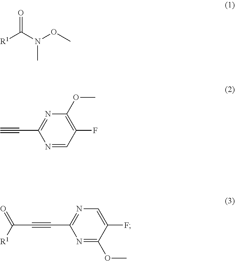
O=C(N(OC)C)[R1].N1=CC(F)=C(OC)N=C1C#C.N1=C(OC)C(F)=CN=C1C#CC(=O)[R1]
